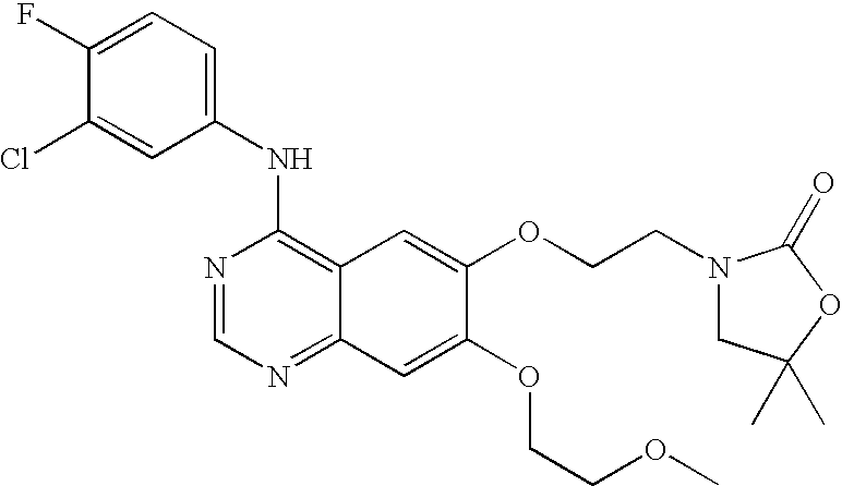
C1(F)=CC=C(NC2=C3C(=NC=N2)C=C(OCCOC)C(OCCN2CC(C)(C)OC2=O)=C3)C=C1Cl
